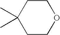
C1CC(C)(C)CCO1
